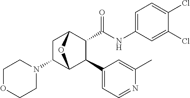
N1(C2C3C(C4=CC=NC(C)=C4)C(C(NC4=CC=C(Cl)C(Cl)=C4)=O)C(C2)O3)CCOCC1
